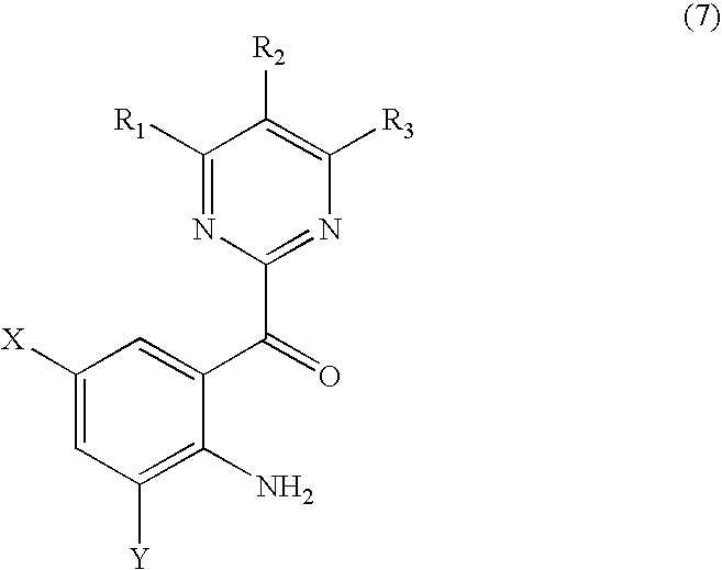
C1([X])=CC([Y])=C(N)C(C(=O)C2=NC([R3])=C([R2])C([R1])=N2)=C1
